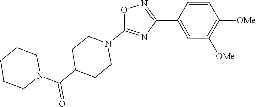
N1(C(C2CCN(C3=NC(C4=CC([OMe])=C([OMe])C=C4)=NO3)CC2)=O)CCCCC1
